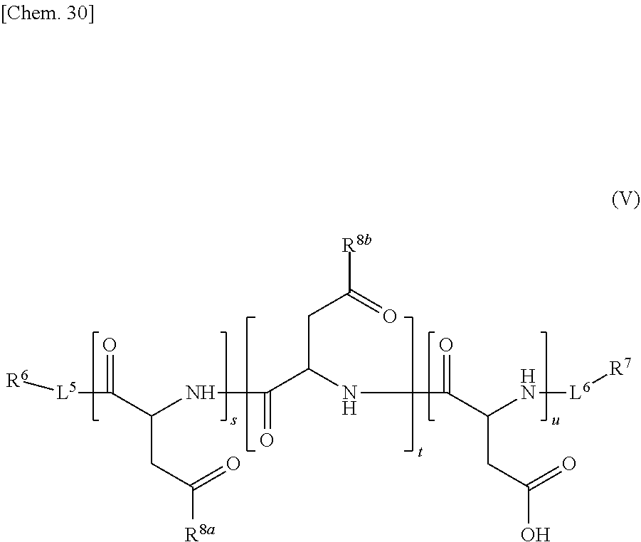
[R6][L5]C(=O)C(NC(=O)C(NC(=O)C(N[L6][R7])CC(O)=O)CC([R8b])=O)CC([R8a])=O
